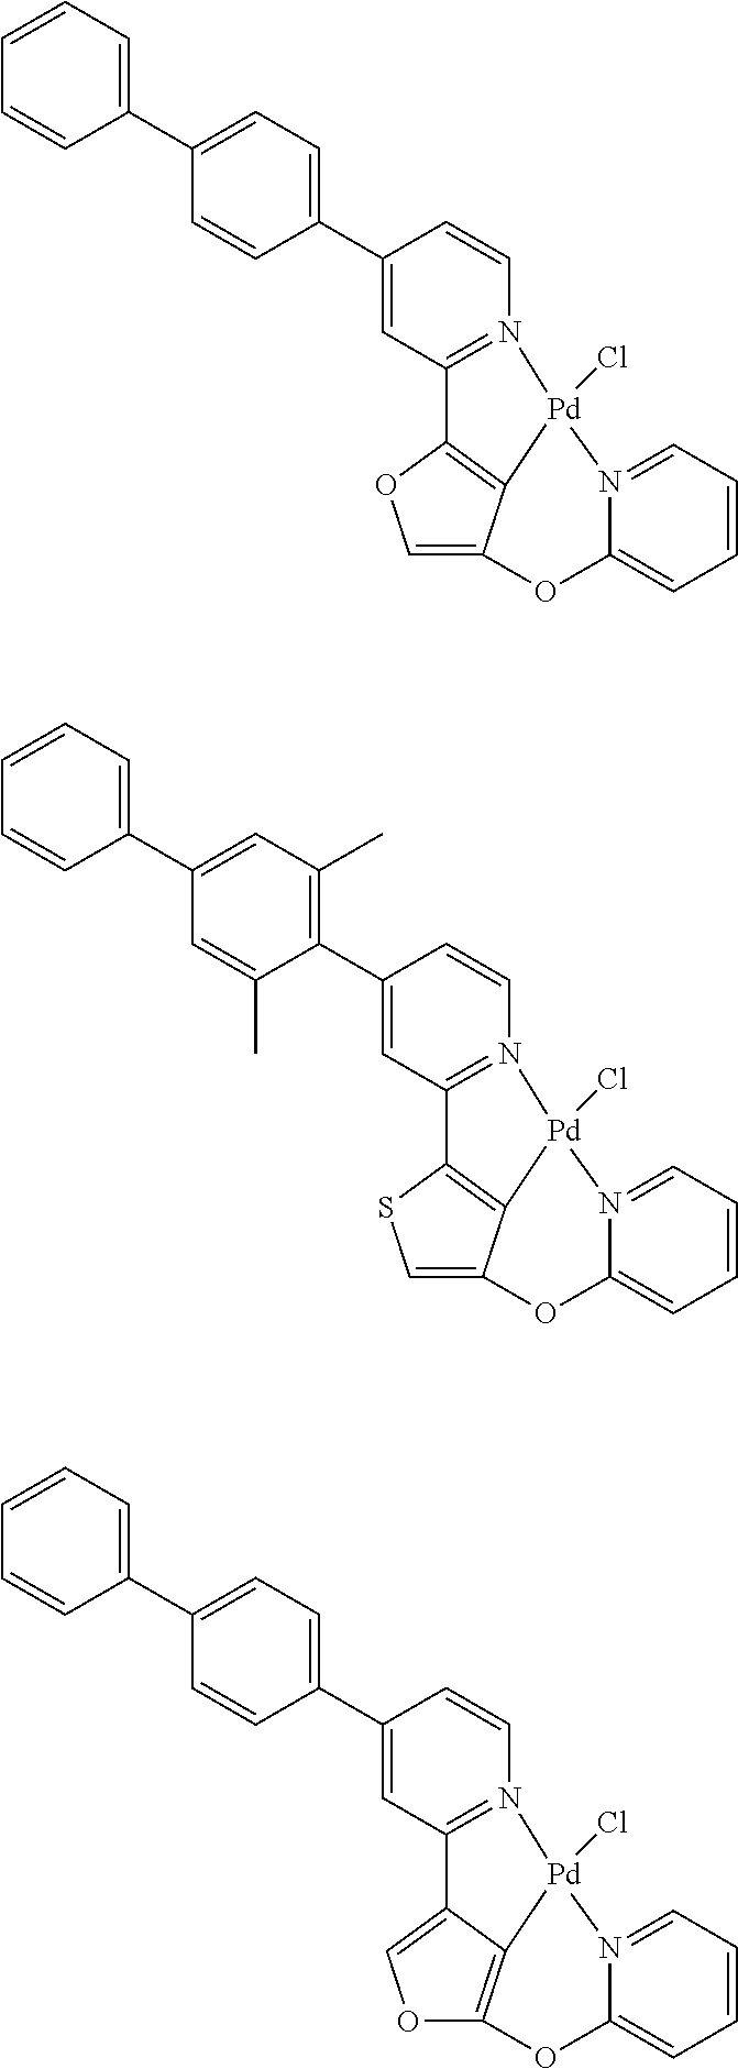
C12=C3[Pd](Cl)(N4=C1C=C(C1=CC=C(C5=CC=CC=C5)C=C1)C=C4)N1=CC=CC=C1OC3=CO2.C12=C3[Pd](Cl)(N4=C1C=C(C1=C(C)C=C(C5=CC=CC=C5)C=C1C)C=C4)N1=CC=CC=C1OC3=CS2.C12=COC3=C1[Pd](Cl)(N1=C2C=C(C2=CC=C(C4=CC=CC=C4)C=C2)C=C1)N1=CC=CC=C1O3
